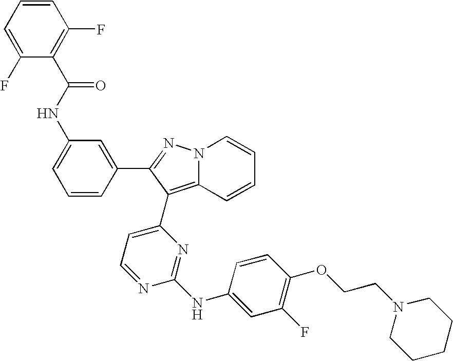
C1=C(NC(C2=C(F)C=CC=C2F)=O)C=C(C2=NN3C(=C2C2=CC=NC(NC4=CC(F)=C(OCCN5CCCCC5)C=C4)=N2)C=CC=C3)C=C1
